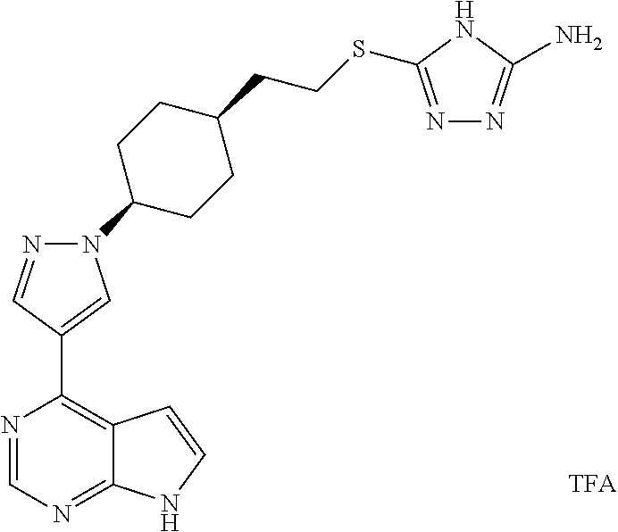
N1=CN=C2C(=C1C1=CN(C3CCC(CCSC4=NN=C(N)N4)CC3)N=C1)C=CN2
